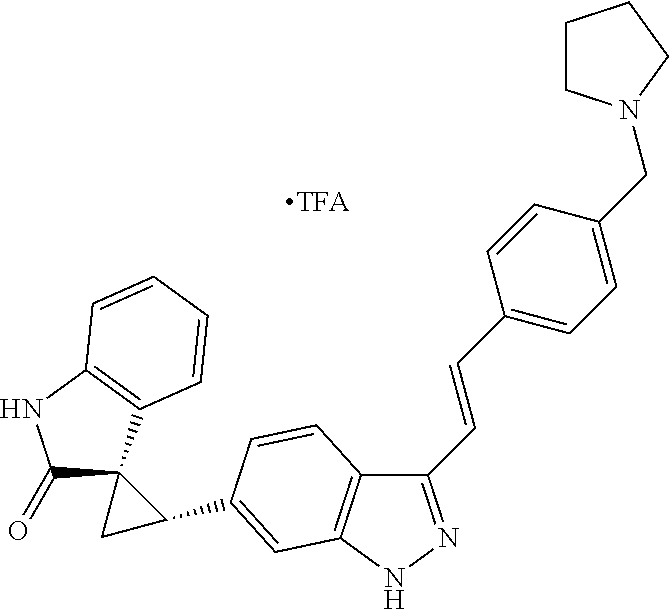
C1(C=CC2=CC=C(CN3CCCC3)C=C2)=NNC2=C1C=CC(C1CC13C(=O)NC1=C3C=CC=C1)=C2
